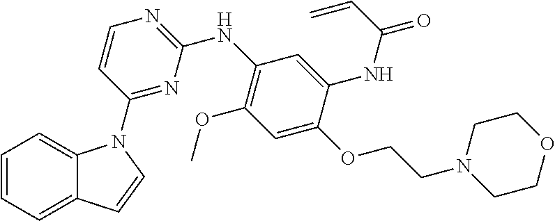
C1=CC=C2C(=C1)N(C1=NC(NC3=C(OC)C=C(OCCN4CCOCC4)C(NC(C=C)=O)=C3)=NC=C1)C=C2
